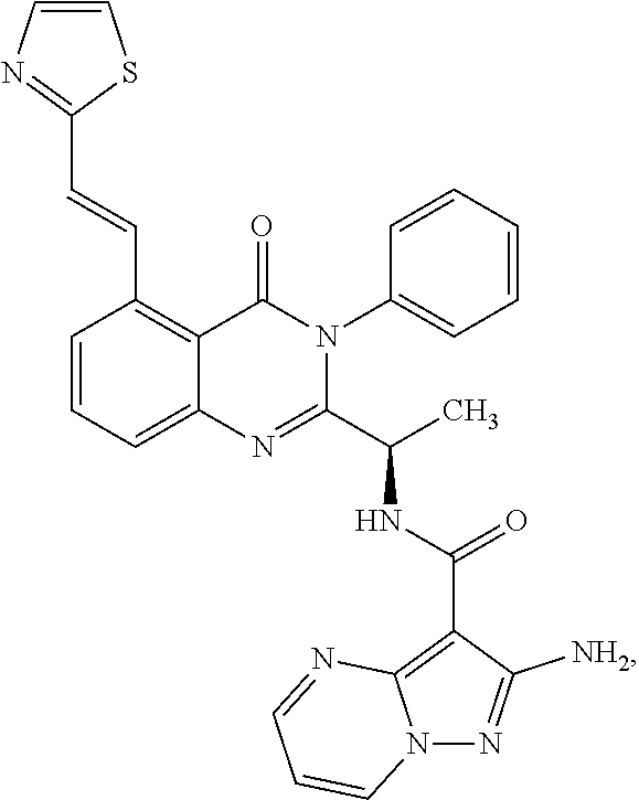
C1(C=CC2=C3C(=CC=C2)N=C(C(C)NC(C2=C4N(N=C2[NH2])C=CC=N4)=O)N(C2=CC=CC=C2)C3=O)=NC=CS1
